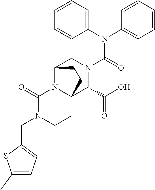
C(N1C2C(C(=O)O)N(C(N(C3=CC=CC=C3)C3=CC=CC=C3)=O)CC1CC2)(=O)N(CC)CC1=CC=C(C)S1
